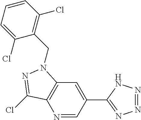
N1=CC(C2=NN=NN2)=CC2=C1C(Cl)=NN2CC1=C(Cl)C=CC=C1Cl
